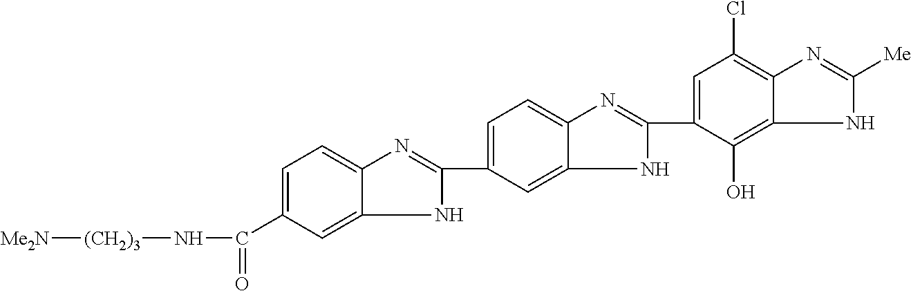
C1=C(C(=O)N[(CH2)3][Me2N])C=C2C(=C1)N=C(C1=CC=C3C(=C1)NC(C1=CC(Cl)=C4C(=C1O)NC([Me])=N4)=N3)N2
